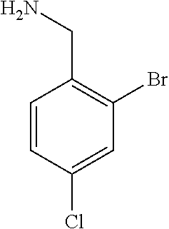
C1=CC(Cl)=CC(Br)=C1CN
